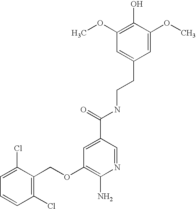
C1=C(Cl)C(COC2=C(N)N=CC(C(=O)NCCC3=CC(OC)=C(O)C(OC)=C3)=C2)=C(Cl)C=C1
